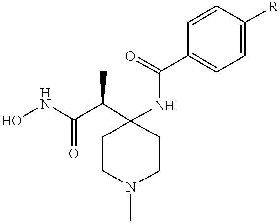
ONC(C(C1(NC(C2=CC=C([R])C=C2)=O)CCN(C)CC1)C)=O
